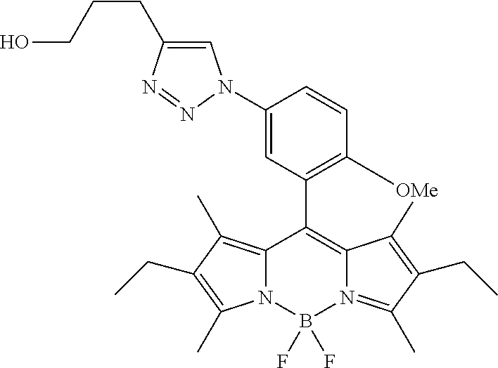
C12=C(C)C(CC)=C(C)N1B(F)(F)N1=C(C)C(CC)=C3C1=C2C1=C([OMe]3)C=CC(N2C=C(CCCO)N=N2)=C1
